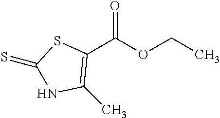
C1(C(OCC)=O)=C(C)NC(=S)S1
